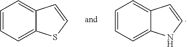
C1=CC=C2C(=C1)C=CN2.C1=CC=C2C(=C1)C=CS2
